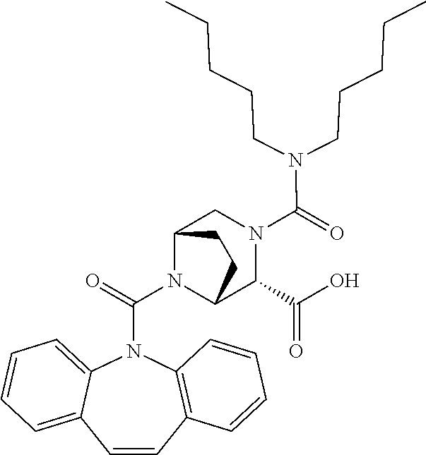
N1(C(N2C3C(C(O)=O)N(C(=O)N(CCCCC)CCCCC)CC2CC3)=O)C2=CC=CC=C2C=CC2=C1C=CC=C2
